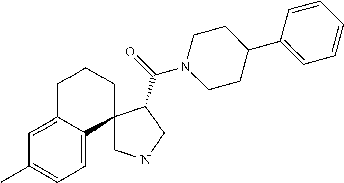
C1CC(C2=CC=CC=C2)CCN1C(=O)C1CNCC12C1=CC=C(C)C=C1CCC2
